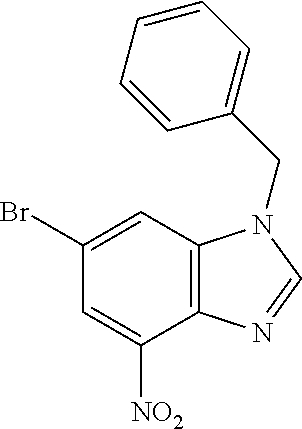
C1=C([NO2])C2=C(C=C1Br)N(CC1=CC=CC=C1)C=N2
